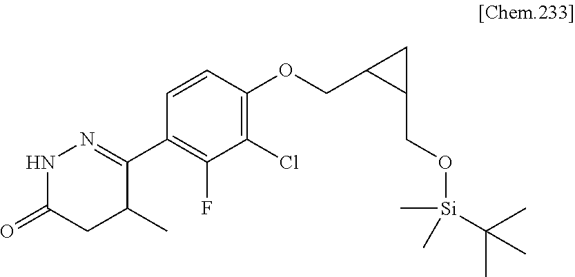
C1(C2=NNC(=O)CC2C)=C(F)C(Cl)=C(OCC2C(CO[Si](C)(C)C(C)(C)C)C2)C=C1
